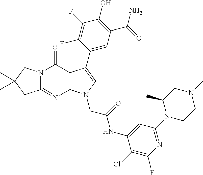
C12=NC3=C(C(=O)N1CC(C)(C)C2)C(C1=CC(C(N)=O)=C(O)C(F)=C1F)=CN3CC(NC1=CC(N2CCN(C)CC2C)=NC(F)=C1Cl)=O
